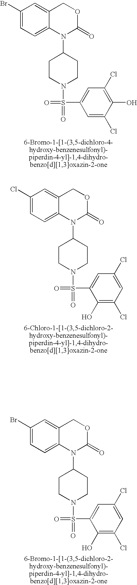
C1(Br)=CC=C2C(=C1)COC(=O)N2C1CCN(S(=O)(=O)C2=CC(Cl)=C(O)C(Cl)=C2)CC1.C1(Cl)=CC=C2C(=C1)COC(=O)N2C1CCN(S(=O)(=O)C2=CC(Cl)=CC(Cl)=C2O)CC1.C1(Br)=CC=C2C(=C1)COC(=O)N2C1CCN(S(=O)(=O)C2=CC(Cl)=CC(Cl)=C2O)CC1
